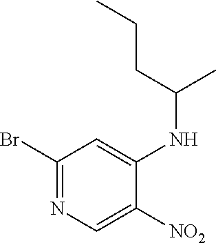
C1(Br)=NC=C([NO2])C(NC(C)CCC)=C1
